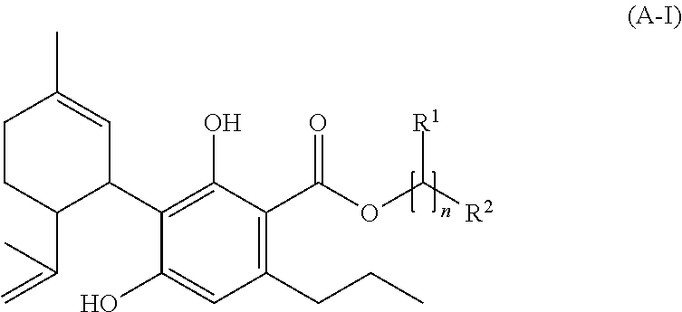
C1(C2C(C(=C)C)CCC(C)=C2)=C(O)C(C(=O)OC([R1])[R2])=C(CCC)C=C1O
